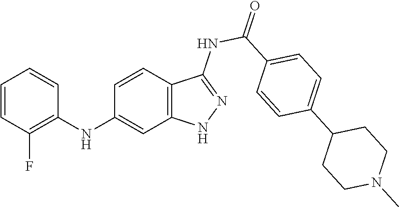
C1=CC(F)=C(NC2=CC3=C(C=C2)C(NC(=O)C2=CC=C(C4CCN(C)CC4)C=C2)=NN3)C=C1
